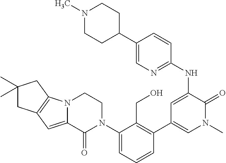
N(C1=CC(C2=C(CO)C(N3CCN4C(=CC5=C4CC(C)(C)C5)C3=O)=CC=C2)=CN(C)C1=O)C1=NC=C(C2CCN(C)CC2)C=C1
